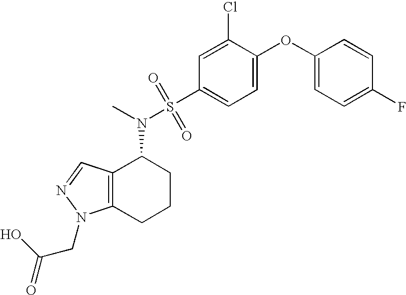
N(C1C2=C(CCC1)N(CC(=O)O)N=C2)(C)S(C1=CC=C(OC2=CC=C(F)C=C2)C(Cl)=C1)(=O)=O
